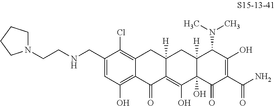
C1(CNCCN2CCCC2)=CC(O)=C2C(=C1Cl)CC1([H])C(=C(O)C3(O)C([H])(C1)C(N(C)C)C(O)=C(C(N)=O)C3=O)C2=O
